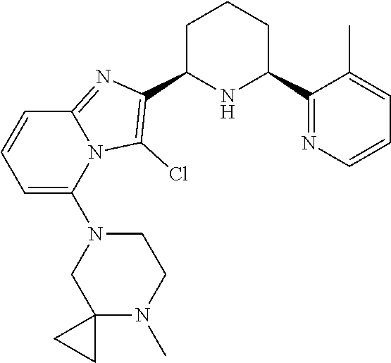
C1C(C2=C(Cl)N3C(=N2)C=CC=C3N2CC3(N(C)CC2)CC3)NC(C2=NC=CC=C2C)CC1
